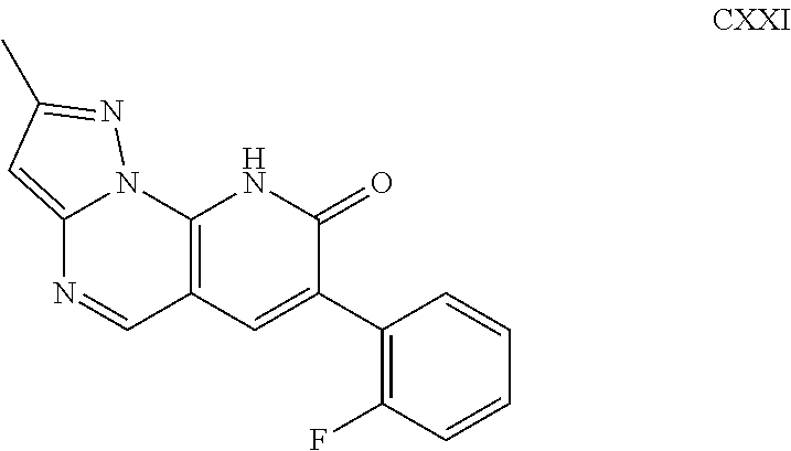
C12=C(C=C(C3=C(F)C=CC=C3)C(=O)N1)C=NC1=CC(C)=NN21
